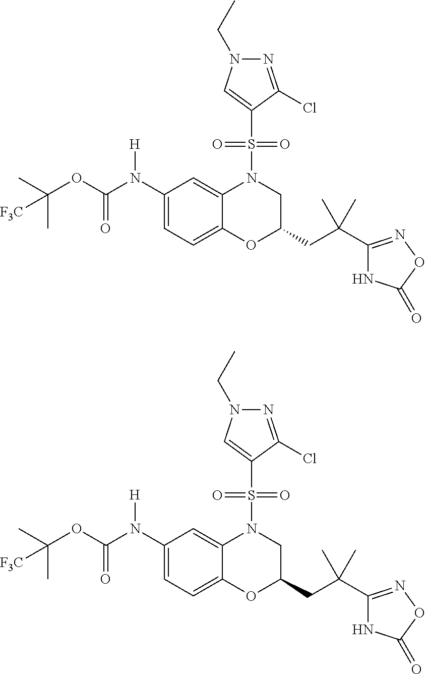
N1=C(Cl)C(S(N2CC(CC(C3=NOC(=O)N3)(C)C)OC3=CC=C(N(C(OC(C)(C)[F3C])=O)[H])C=C23)(=O)=O)=CN1CC.N1=C(Cl)C(S(N2CC(CC(C3=NOC(=O)N3)(C)C)OC3=CC=C(N(C(OC(C)(C)[F3C])=O)[H])C=C23)(=O)=O)=CN1CC
